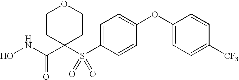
N(C(C1(S(C2=CC=C(OC3=CC=C([CF3])C=C3)C=C2)(=O)=O)CCOCC1)=O)O
